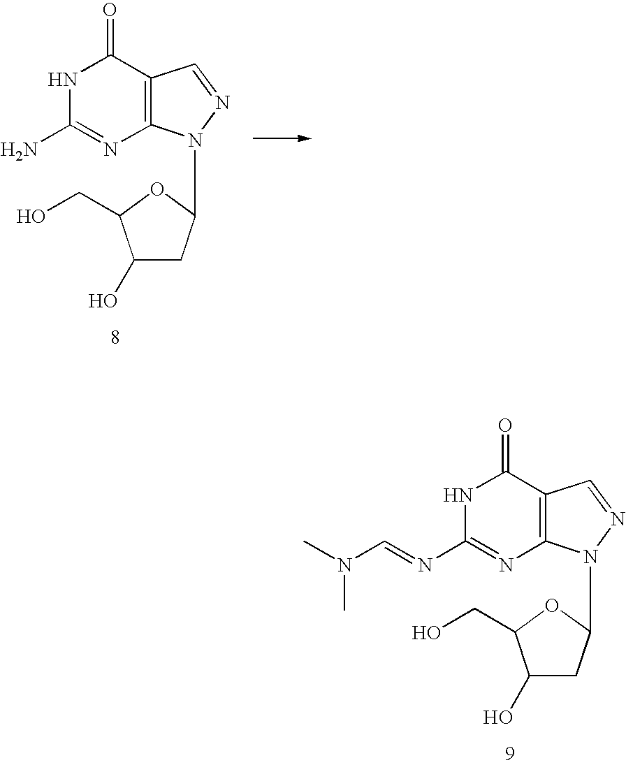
N1C(N=CN(C)C)=NC2=C(C1=O)C=NN2C1CC(O)C(CO)O1.N1C(N)=NC2=C(C1=O)C=NN2C1CC(O)C(CO)O1
